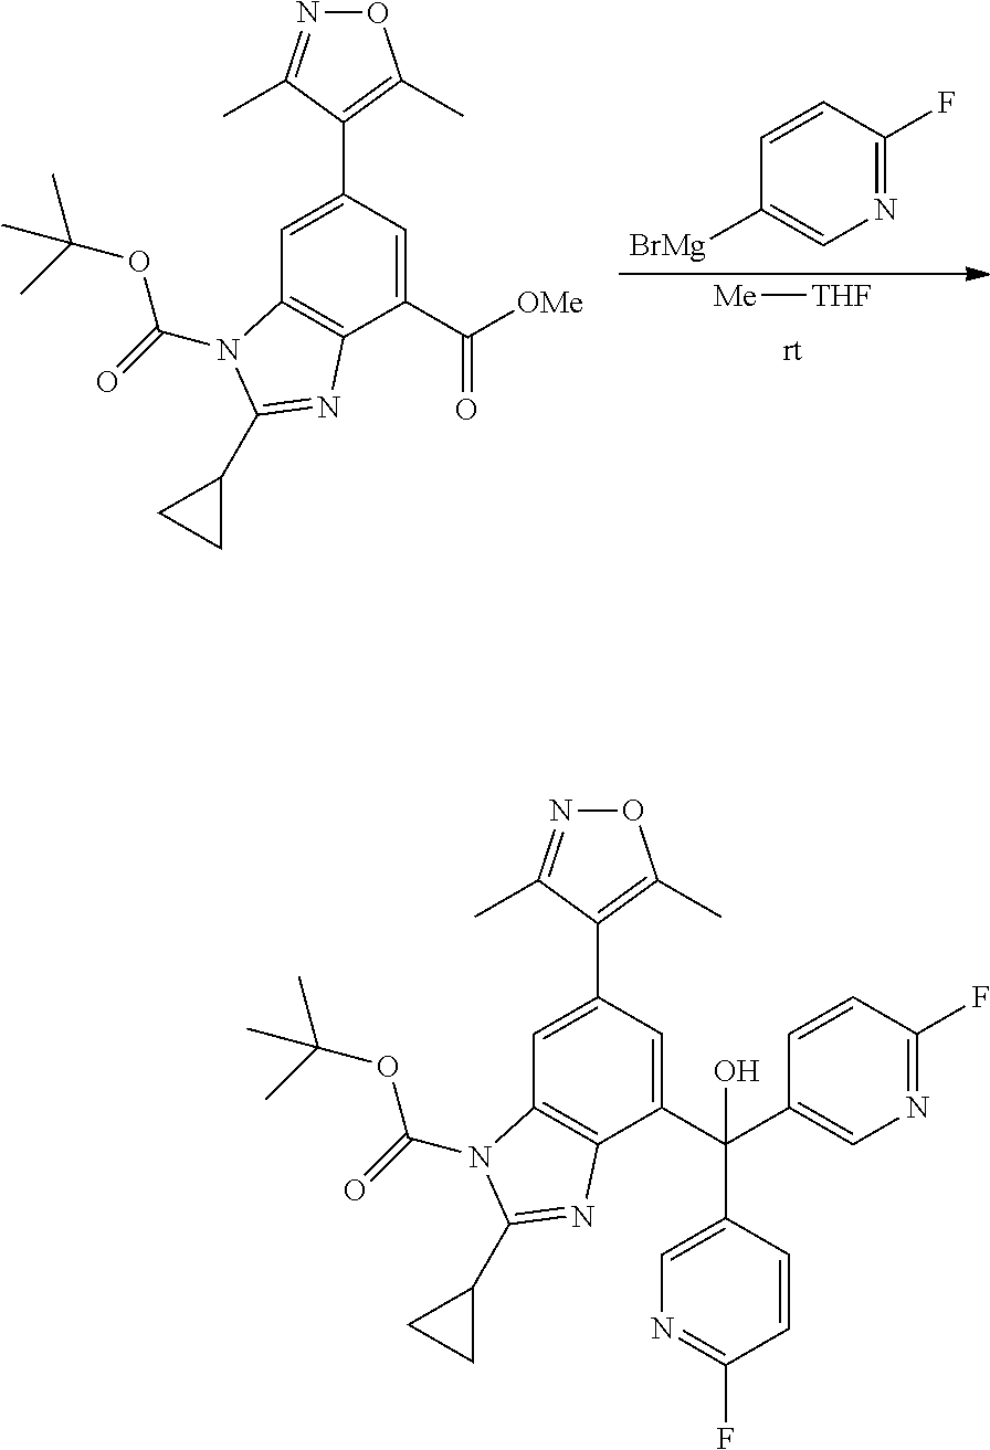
[Me][THF].C1([BrMg])=CN=C(F)C=C1.C12=C(C(C([OMe])=O)=CC(C3=C(C)ON=C3C)=C1)N=C(C1CC1)N2C(=O)OC(C)(C)C.C12=C(C(C(C3=CN=C(F)C=C3)(C3=CN=C(F)C=C3)O)=CC(C3=C(C)ON=C3C)=C1)N=C(C1CC1)N2C(=O)OC(C)(C)C
